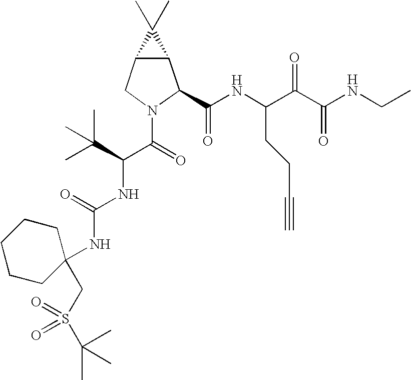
C12C(CN(C(C(NC(=O)NC3(CS(=O)(C(C)(C)C)=O)CCCCC3)C(C)(C)C)=O)C1C(NC(C(C(NCC)=O)=O)CCC#C)=O)C2(C)C
